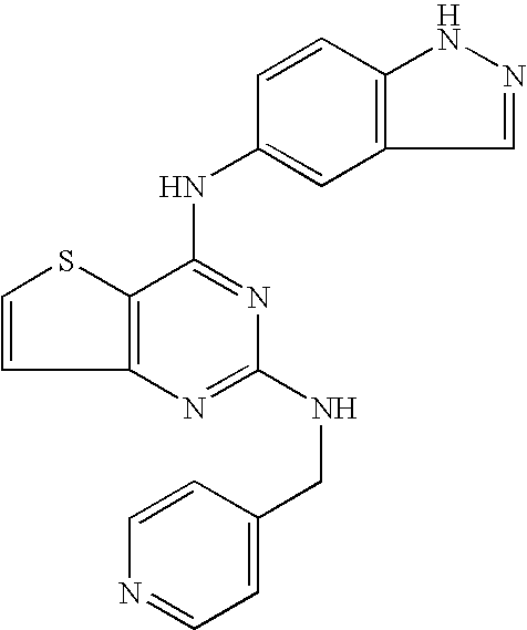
C12=C(C(NC3=CC4=C(C=C3)NN=C4)=NC(NCC3=CC=NC=C3)=N1)SC=C2
